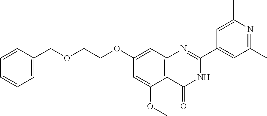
C1=C(OC)C2=C(C=C1OCCOCC1=CC=CC=C1)N=C(C1=CC(C)=NC(C)=C1)NC2=O
